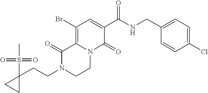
C12=C(Br)C=C(C(=O)NCC3=CC=C(Cl)C=C3)C(=O)N1CCN(CCC1(S(C)(=O)=O)CC1)C2=O
